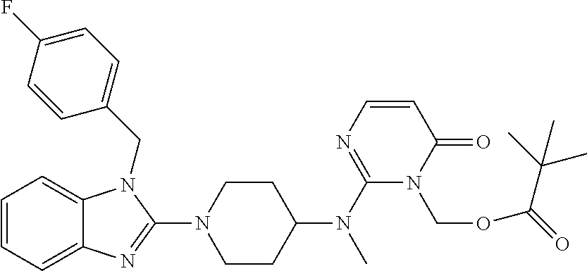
C1=CC=C2C(=C1)N(CC1=CC=C(F)C=C1)C(N1CCC(N(C3=NC=CC(=O)N3COC(=O)C(C)(C)C)C)CC1)=N2
